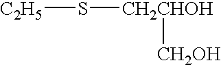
[C2H5]S[CH2CHOH][CH2OH]
